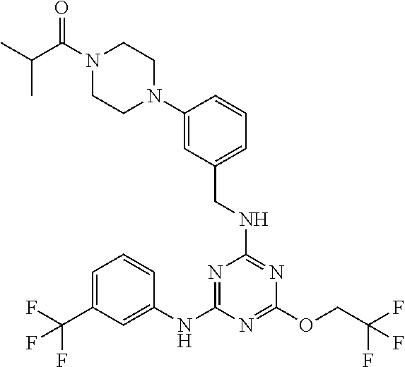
N1=C(NC2=CC(C(F)(F)F)=CC=C2)N=C(OCC(F)(F)F)N=C1NCC1=CC=CC(N2CCN(C(=O)C(C)C)CC2)=C1
